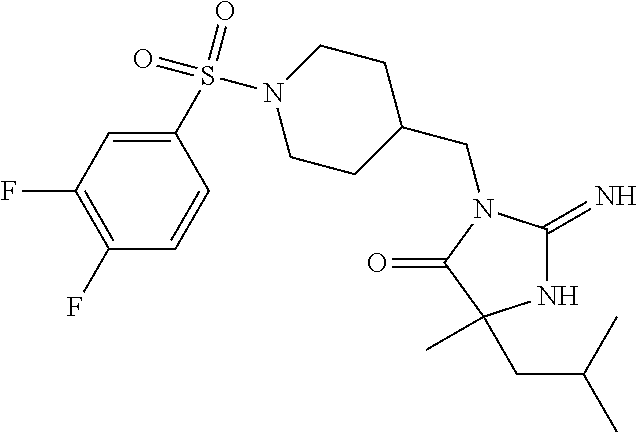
C1(CN2C(=N)NC(C)(CC(C)C)C2=O)CCN(S(=O)(=O)C2=CC(F)=C(F)C=C2)CC1
